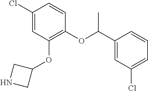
C1(Cl)=CC(OC2CNC2)=C(OC(C2=CC(Cl)=CC=C2)C)C=C1
